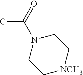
CC(=O)N1CC[NCH3]CC1
